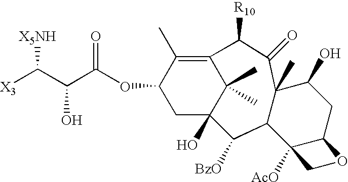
C1C2(O)C(C)(C)C(=C(C)C1OC(C(C([X3])[X5NH])O)=O)C([R10])C(=O)C1(C)C(C2[BzO])C2([AcO])C(CC1O)OC2
